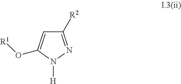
C1([R2])=NN([H])C(O[R1])=C1
